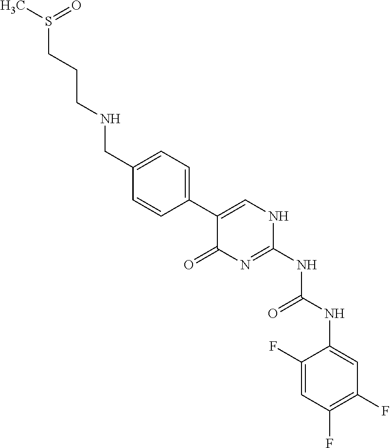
C1(F)=CC(F)=C(F)C=C1NC(NC1=NC(=O)C(C2=CC=C(CNCCCS(C)=O)C=C2)=CN1)=O
